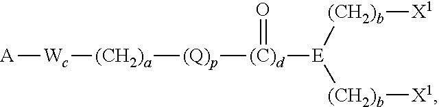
[A][Wc][(CH2)a][(Q)p][(C)d](=O)[E]([(CH2)b][X1])[(CH2)b][X1]
